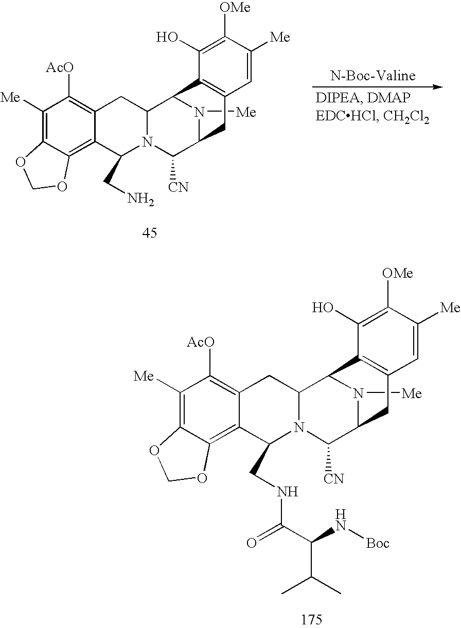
C1([Me])=C2C(=C3C(=C1[AcO])CC1N(C3CNC(C(N[Boc])C(C)C)=O)C([CN])C3N([Me])C1C1=C(C3)C=C([Me])C([OMe])=C1O)OCO2.C1([Me])=C2C(=C3C(=C1[AcO])CC1N(C3CN)C([CN])C3N([Me])C1C1=C(C3)C=C([Me])C([OMe])=C1O)OCO2
